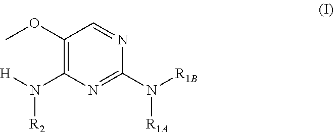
COC1=C(N([H])[R2])N=C(N([R1B])[R1A])N=C1
